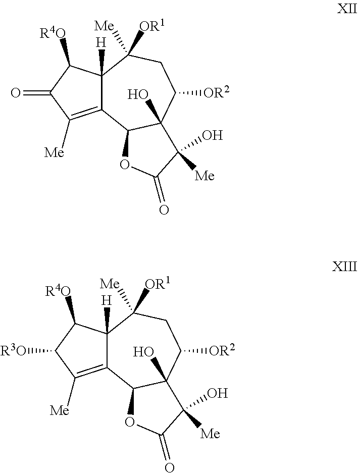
C12=C([Me])C(=O)C([R4O])C1([H])C([Me])([OR1])CC([OR2])C1(O)C2OC(=O)C1(O)[Me].C12=C([Me])C([R3O])C([R4O])C1([H])C([Me])([OR1])CC([OR2])C1(O)C2OC(=O)C1(O)[Me]
